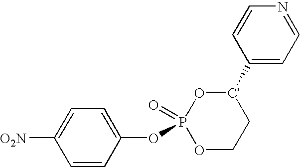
[O2N]C1=CC=C(OP2(=O)O[C'](C3=CC=NC=C3)CCO2)C=C1
